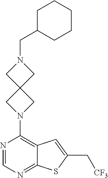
C12=C(N3CC4(C3)CN(CC3CCCCC3)C4)N=CN=C1SC(C[CF3])=C2
